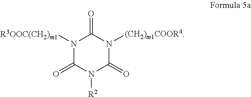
N1([R3OOC(CH2)m1])C(=O)N([R2])C(=O)N([(CH2)m1COOR4])C1=O
